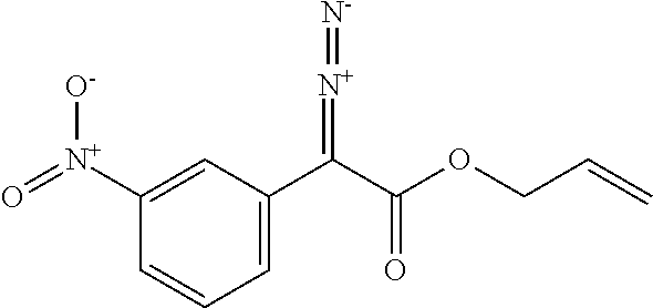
O=[N+](C1=CC(C(C(OCC=C)=O)=[N+]=[N-])=CC=C1)[O-]
